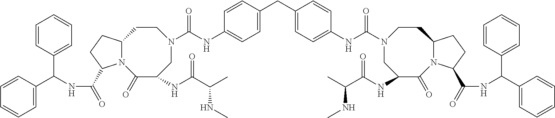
C1=CC(C(NC(=O)C2N3C(CC2)CCN(C(=O)NC2=CC=C(CC4=CC=C(NC(=O)N5CC(NC(C(C)NC)=O)C(=O)N6C(CC5)CCC6C(=O)NC(C5=CC=CC=C5)C5=CC=CC=C5)C=C4)C=C2)CC(NC(C(C)NC)=O)C3=O)C2=CC=CC=C2)=CC=C1
